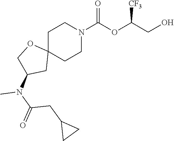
C1C2(CCN(C(OC(CO)[CF3])=O)C1)OCC(N(C)C(=O)CC1CC1)C2
